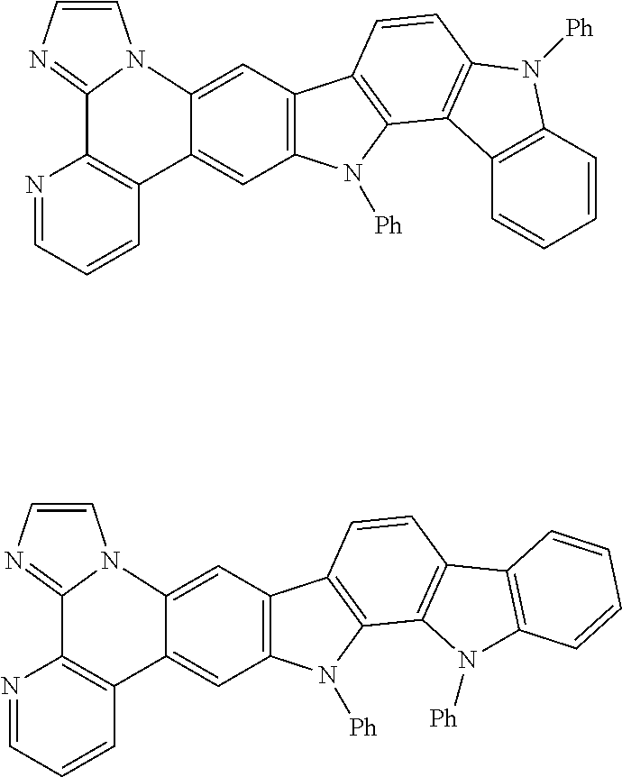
C12=C(C=C3C(=C1)C1=C(N=CC=C1)C1=NC=CN31)C1=C(N2[Ph])C2=C(C=C1)N([Ph])C1=C2C=CC=C1.C12=C(C=C3C(=C1)C1=C(N=CC=C1)C1=NC=CN31)C1=C(N2[Ph])C2=C(C=C1)C1=C(N2[Ph])C=CC=C1
